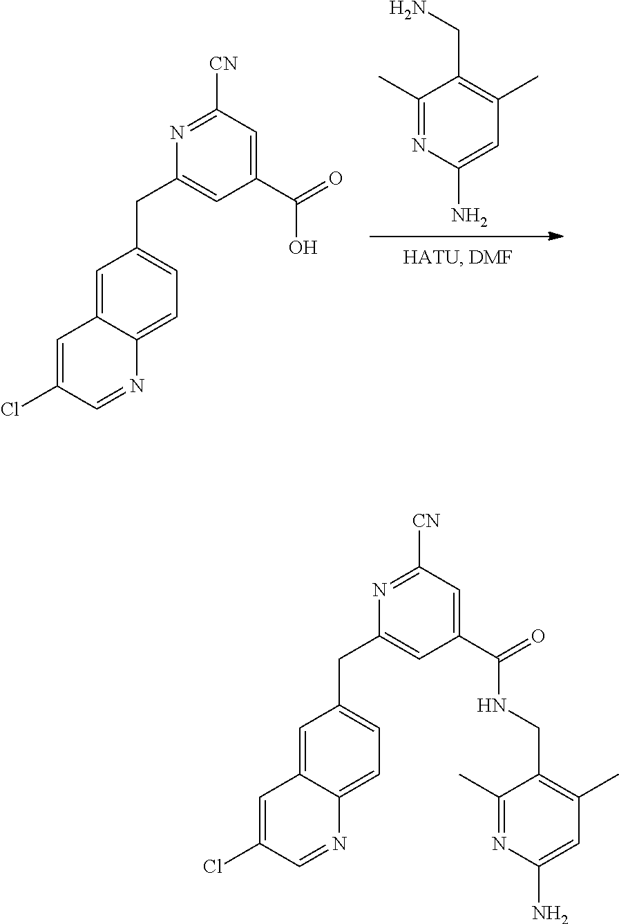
C1(C)=NC(N)=CC(C)=C1CN.C1(Cl)=CC2=CC(CC3=CC(C(O)=O)=CC([CN])=N3)=CC=C2N=C1.C1(Cl)=CC2=CC(CC3=CC(C(=O)NCC4=C(C)C=C(N)N=C4C)=CC([CN])=N3)=CC=C2N=C1
